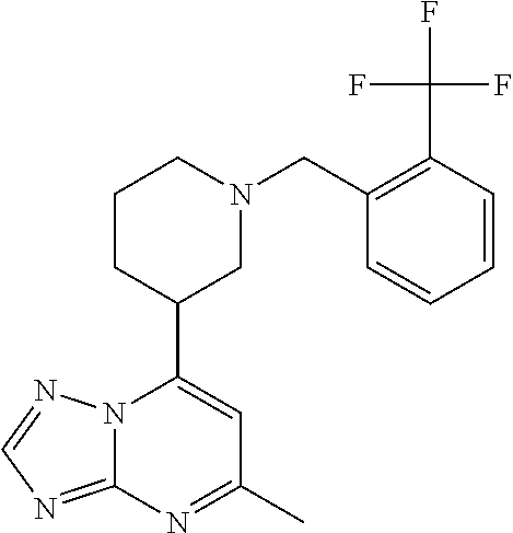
N12C(=NC=N1)N=C(C)C=C2C1CN(CC2=C(C(F)(F)F)C=CC=C2)CCC1
